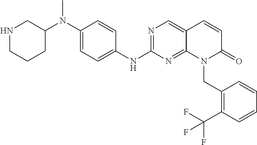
N(C1=CC=C(NC2=NC=C3C(=N2)N(CC2=C(C(F)(F)F)C=CC=C2)C(=O)C=C3)C=C1)(C1CNCCC1)C
